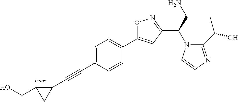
C1=C(C#CC2C(CO)C2)C=CC(C2=CC(C(N3C(C(O)C)=NC=C3)CN)=NO2)=C1
